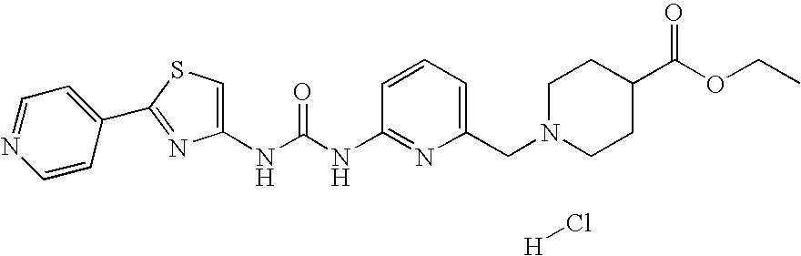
N(C(=O)NC1=NC(CN2CCC(C(=O)OCC)CC2)=CC=C1)C1=CSC(C2=CC=NC=C2)=N1.[H]Cl
